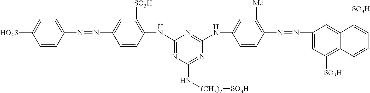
C1=CC(N=NC2=CC([SO3H])=C(NC3=NC(N[(CH2)2][SO3H])=NC(NC4=CC([Me])=C(N=NC5=CC([SO3H])=C6C(=C5)C([SO3H])=CC=C6)C=C4)=N3)C=C2)=CC=C1[HO3S]
